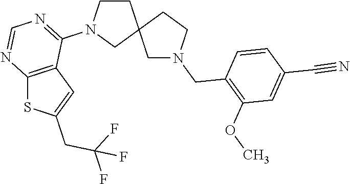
C1CN(C2=NC=NC3=C2C=C(CC(F)(F)F)S3)CC12CN(CC1=C(OC)C=C(C#N)C=C1)CC2
